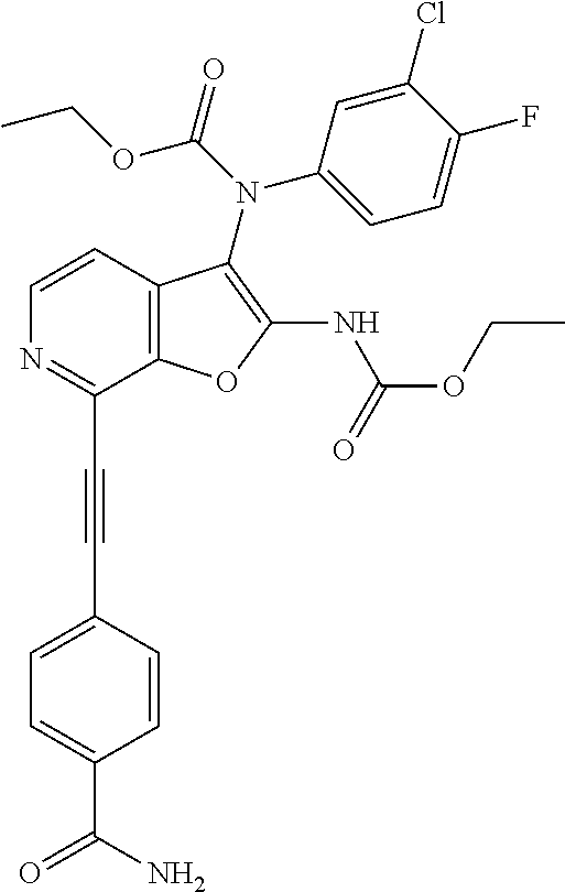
C1=CC2=C(C(C#CC3=CC=C(C(=O)N)C=C3)=N1)OC(NC(OCC)=O)=C2N(C1=CC=C(F)C(Cl)=C1)C(OCC)=O
